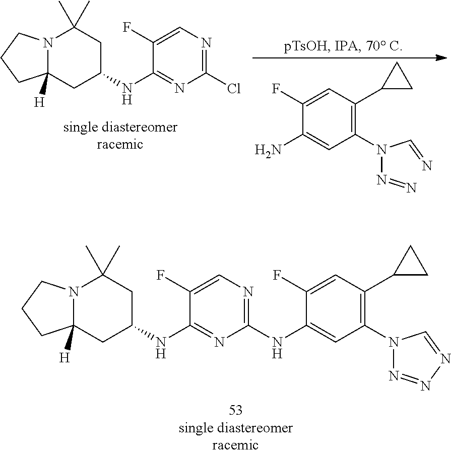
N12C(C)(C)CC(NC3=NC(NC4=CC(N5N=NN=C5)=C(C5CC5)C=C4F)=NC=C3F)CC1([H])CCC2.N12CCCC1([H])CC(NC1=NC(Cl)=NC=C1F)CC2(C)C.NC1=CC(N(N=N)C=N)=C(C2CC2)C=C1F
